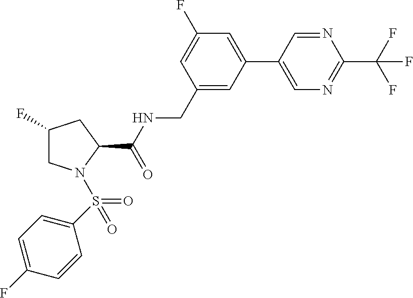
N1=CC(C2=CC(F)=CC(CNC(C3CC(F)CN3S(=O)(C3=CC=C(F)C=C3)=O)=O)=C2)=CN=C1C(F)(F)F
